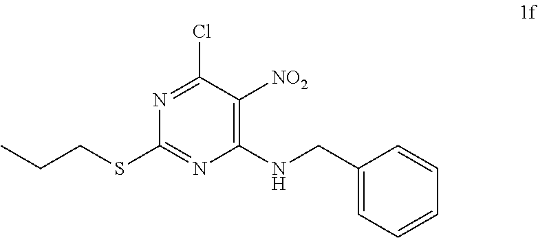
C1=C(CNC2=C([NO2])C(Cl)=NC(SCCC)=N2)C=CC=C1
